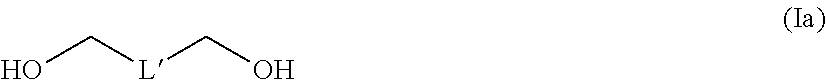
OC[L]CO
